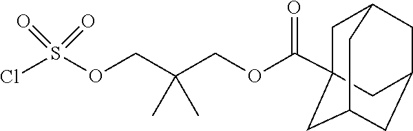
O(CC(COC(=O)C12CC3CC(CC(C1)C3)C2)(C)C)S(Cl)(=O)=O
